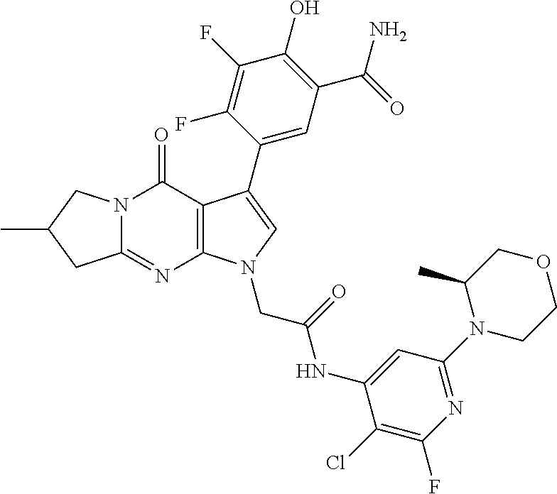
C12=NC3=C(C(=O)N1CC(C)C2)C(C1=CC(C(=O)N)=C(O)C(F)=C1F)=CN3CC(=O)NC1=CC(N2CCOCC2C)=NC(F)=C1Cl
